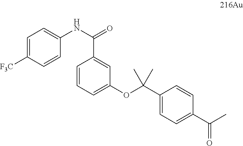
C1=C([F3C])C=CC(NC(=O)C2=CC(OC(C3=CC=C(C(C)=O)C=C3)(C)C)=CC=C2)=C1
